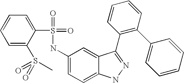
C1=CC=C(S(=O)(=O)C)C(S(=O)(=O)NC2=CC=C3C(=C2)C(C2=C(C4=CC=CC=C4)C=CC=C2)=NN3)=C1
